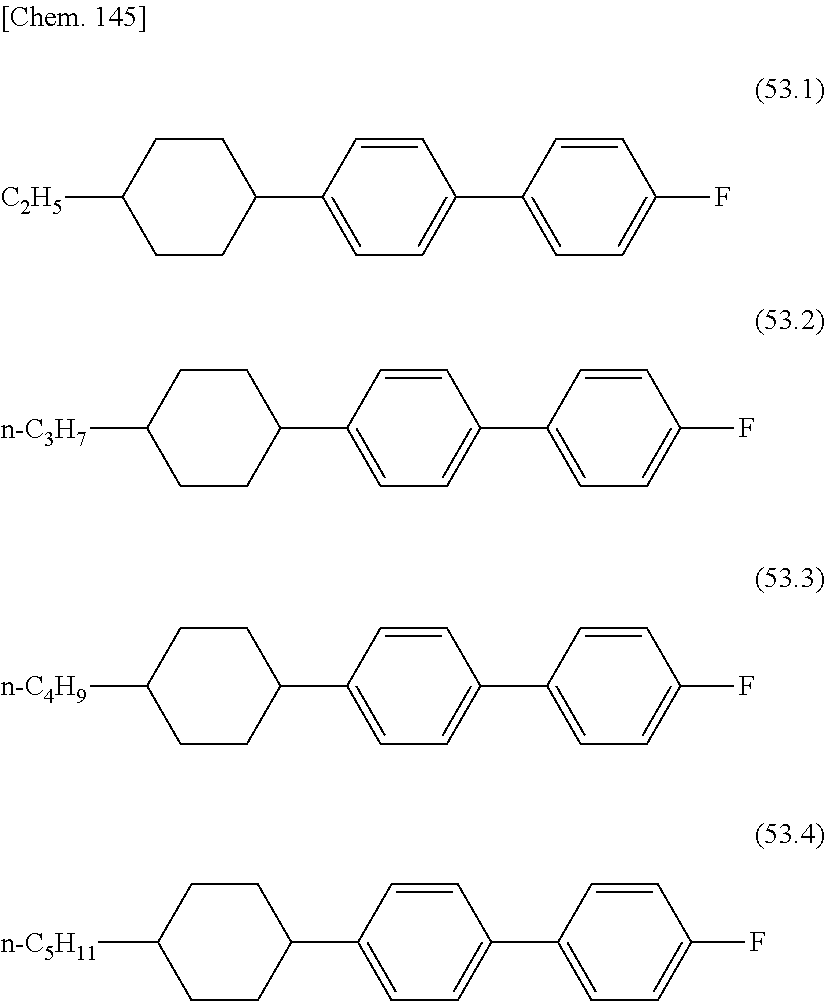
C1=CC(C2CCC([C2H5])CC2)=CC=C1C1=CC=C(F)C=C1.C1=CC(C2CCC([n-C3H7])CC2)=CC=C1C1=CC=C(F)C=C1.C1=CC(C2CCC([n-C4H9])CC2)=CC=C1C1=CC=C(F)C=C1.C1=CC(C2CCC([n-C5H11])CC2)=CC=C1C1=CC=C(F)C=C1
